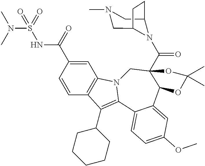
C12=C(C=CC(C(NS(N(C)C)(=O)=O)=O)=C1)C(C1CCCCC1)=C1N2CC2(C(=O)N3C4CN(C)CC3CC4)C(C3=CC(OC)=CC=C13)OC(C)(C)O2
